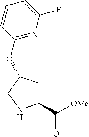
C1(C([OMe])=O)CC(OC2=NC(Br)=CC=C2)CN1
